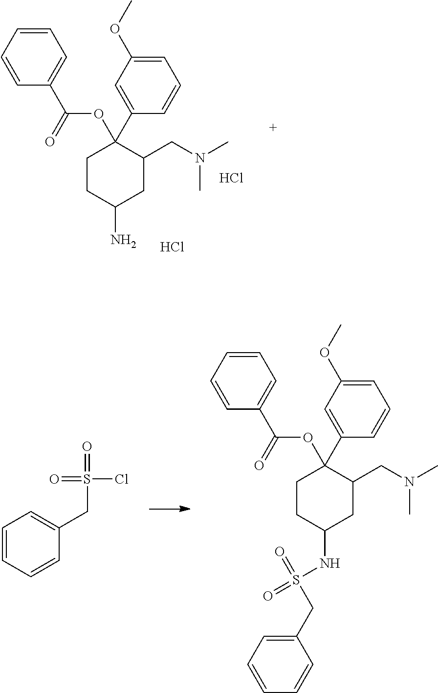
C1=CC(C(OC2(C3=CC(OC)=CC=C3)C(CN(C)C)CC(N)CC2)=O)=CC=C1.Cl.Cl.S(=O)(=O)(CC1=CC=CC=C1)Cl.N(C)(CC1C(OC(C2=CC=CC=C2)=O)(C2=CC(OC)=CC=C2)CCC(NS(=O)(=O)CC2=CC=CC=C2)C1)C
